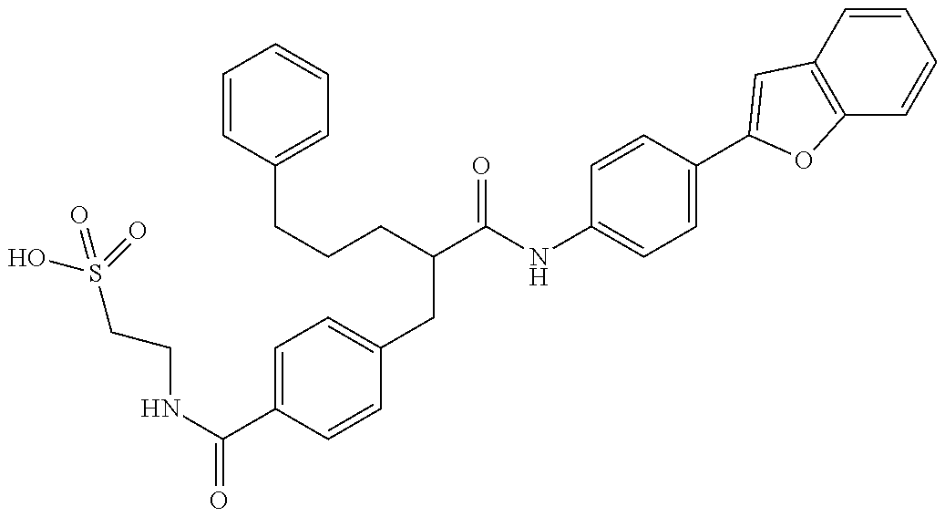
OS(CCNC(=O)C1=CC=C(CC(C(NC2=CC=C(C3=CC4=C(C=CC=C4)O3)C=C2)=O)CCCC2=CC=CC=C2)C=C1)(=O)=O
